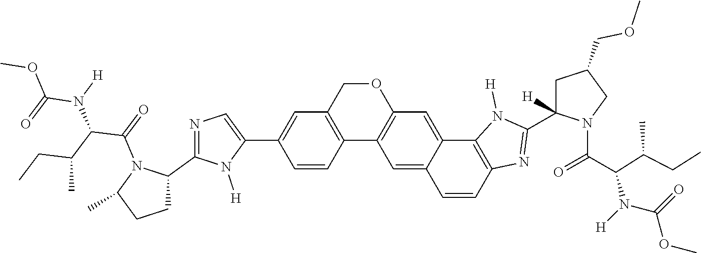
C12=C(COC3=C1C=C1C(=C3)C3=C(C=C1)N=C(C1([H])CC(COC)CN1C(C(N(C(=O)OC)[H])C(CC)C)=O)N3[H])C=C(C1=CN=C(C3N(C(=O)C(C(CC)C)N(C(OC)=O)[H])C(C)CC3)N1[H])C=C2
